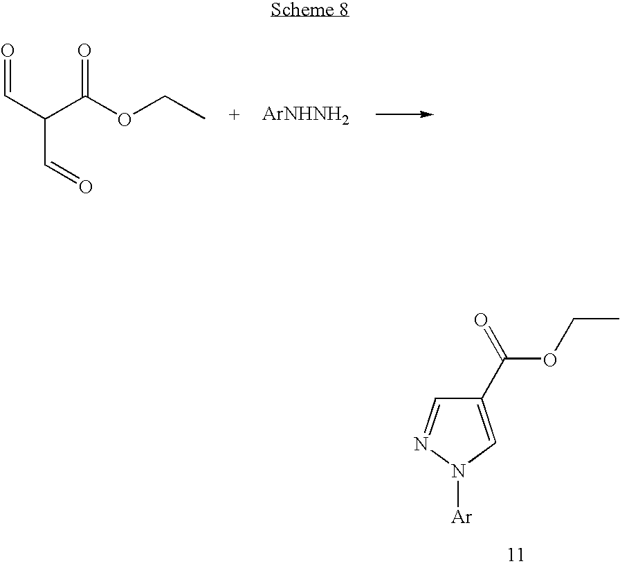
C1(C(=O)OCC)=CN([Ar])N=C1.C(C=O)(C=O)C(=O)OCC.[ArNHNH2]
